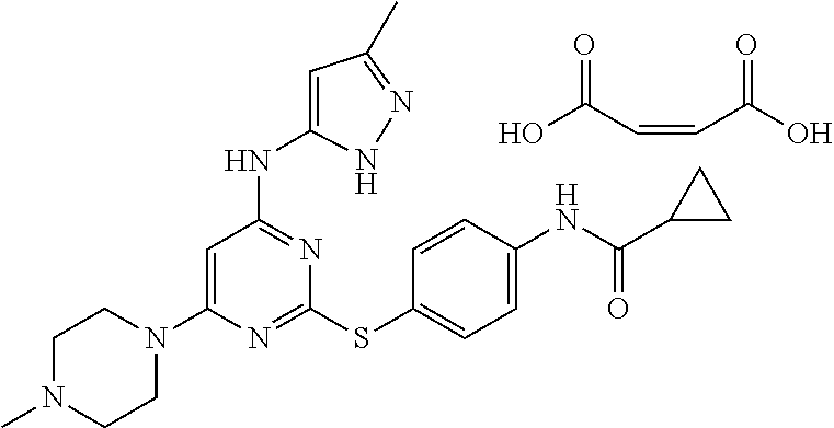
N1=C(SC2=CC=C(NC(C3CC3)=O)C=C2)N=C(NC2=CC(C)=NN2)C=C1N1CCN(C)CC1.OC(C=CC(O)=O)=O
